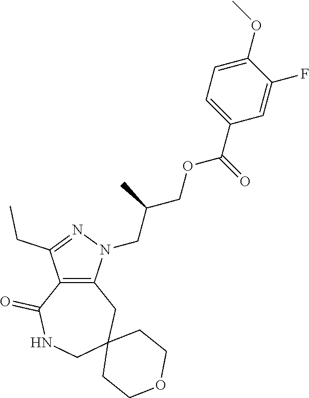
C12=C(N(CC(COC(C3=CC=C(OC)C(F)=C3)=O)C)N=C1CC)CC1(CNC2=O)CCOCC1
